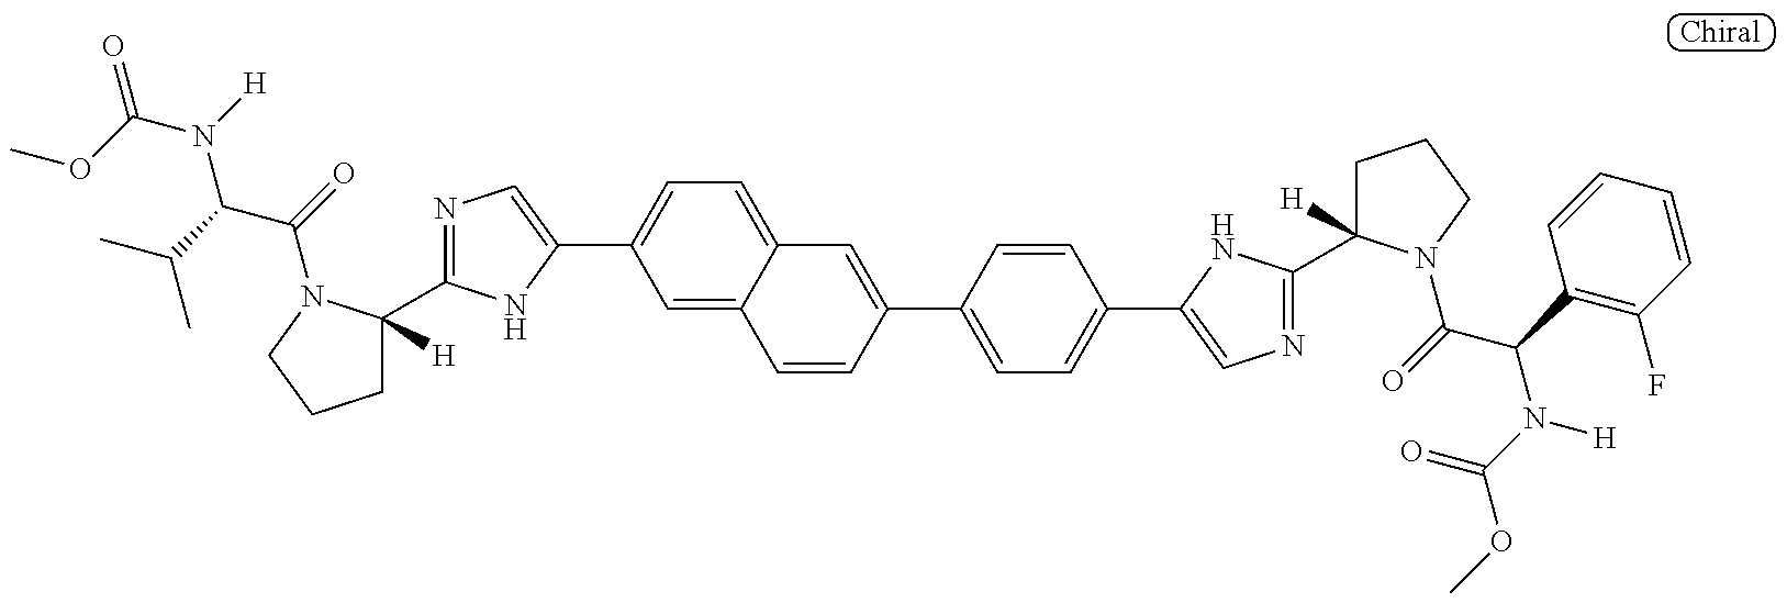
O=C(OC)N([H])C(C(C)C)C(=O)N1C(C2=NC=C(C3=CC=C4C(=C3)C=CC(C3=CC=C(C5=CN=C(C6([H])CCCN6C(=O)C(C6=C(F)C=CC=C6)N(C(=O)OC)[H])N5)C=C3)=C4)N2)([H])CCC1
